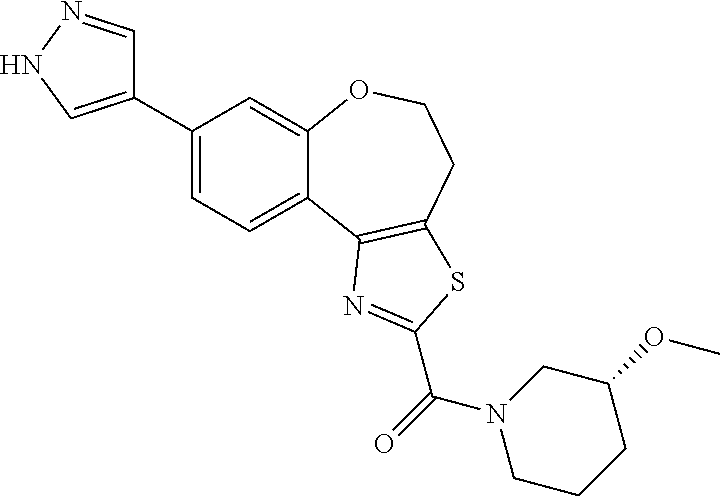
C1(C2=CNN=C2)=CC=C2C(=C1)OCCC1=C2N=C(C(N2CCCC(OC)C2)=O)S1
